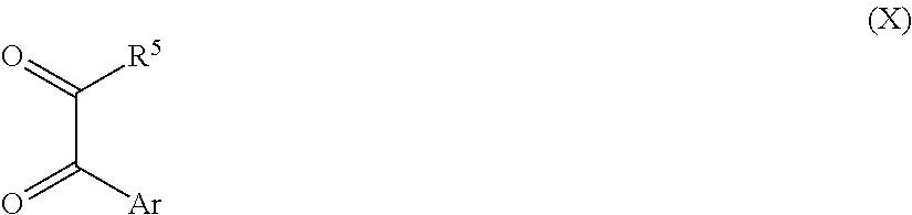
C(C([Ar])=O)(=O)[R5]
